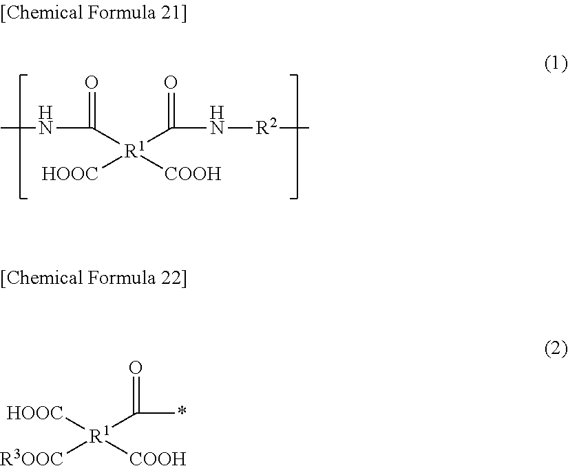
CNC([R1](C(N[R2]C)=O)([COOH])[HOOC])=O.[HOOC][R1]([COOH])([R3OOC])C(*)=O
